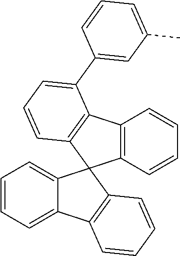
C1=CC=C2C(=C1)C1(C3=C2C=CC=C3)C2=C(C3=C1C=CC=C3C1=CC(C)=CC=C1)C=CC=C2
